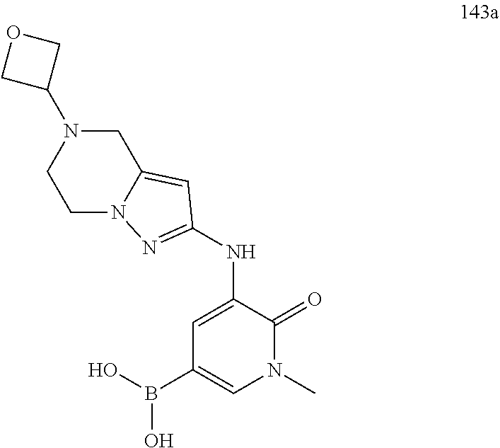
B(C1=CN(C)C(=O)C(NC2=NN3CCN(C4COC4)CC3=C2)=C1)(O)O
